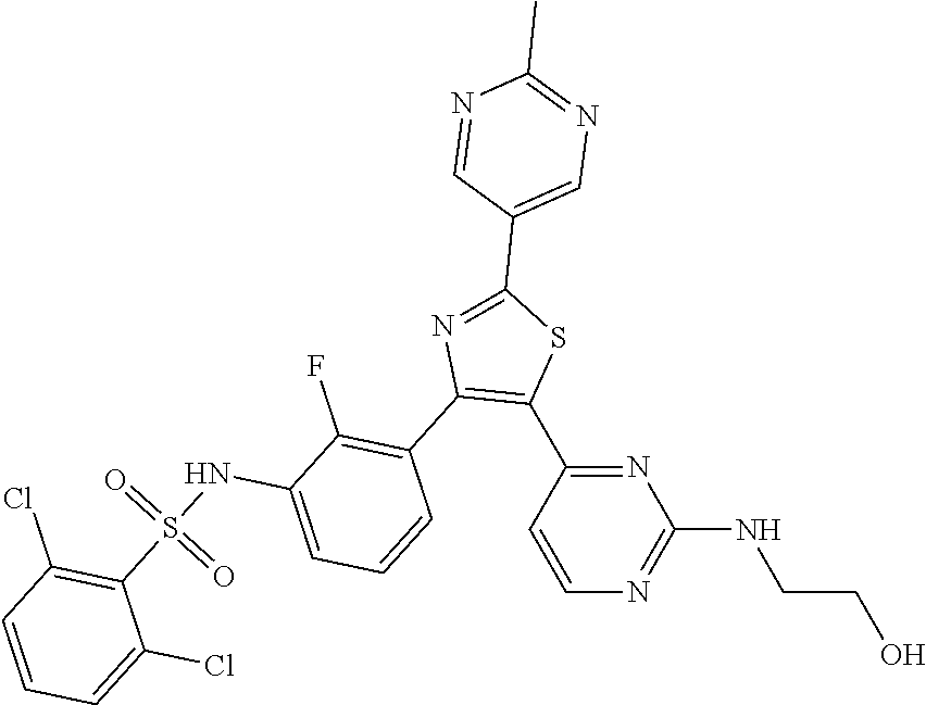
C1(C2=CN=C(C)N=C2)=NC(C2=C(F)C(NS(C3=C(Cl)C=CC=C3Cl)(=O)=O)=CC=C2)=C(C2=NC(NCCO)=NC=C2)S1
